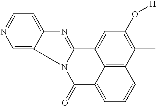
C1=C2N3C(=NC2=CC=N1)C1=CC(O[H])=C(C)C2=C1C(=CC=C2)C3=O
